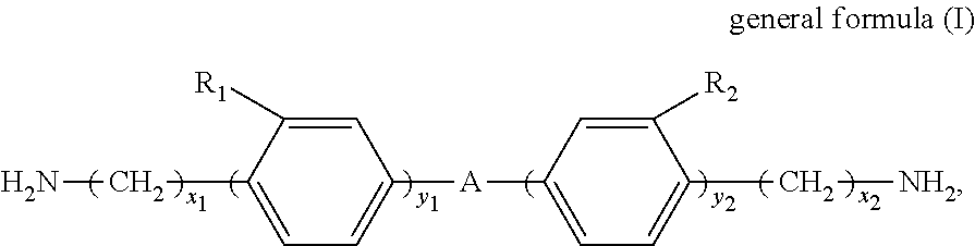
C1=C(CN)C([R1])=CC([A]C2=CC=C(C[NH2])C([R2])=C2)=C1
